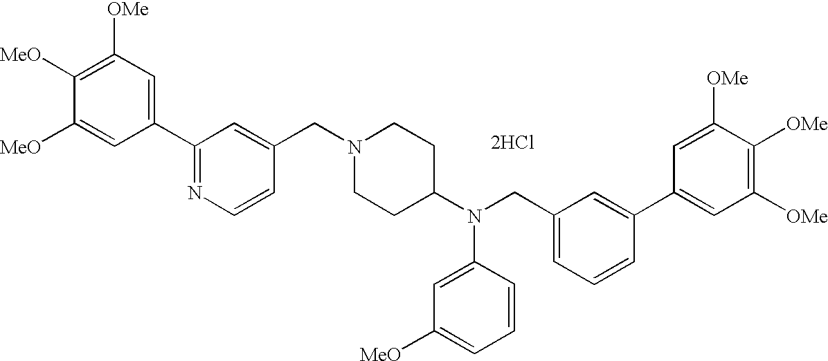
C1([OMe])=C([MeO])C([MeO])=CC(C2=NC=CC(CN3CCC(N(CC4=CC=CC(C5=CC([OMe])=C([OMe])C([OMe])=C5)=C4)C4=CC([MeO])=CC=C4)CC3)=C2)=C1.[2HCl]
